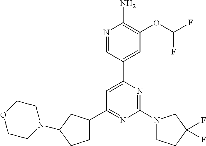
N1=CC(C2=CC(C3CCC(N4CCOCC4)C3)=NC(N3CCC(F)(F)C3)=N2)=CC(OC(F)F)=C1N
